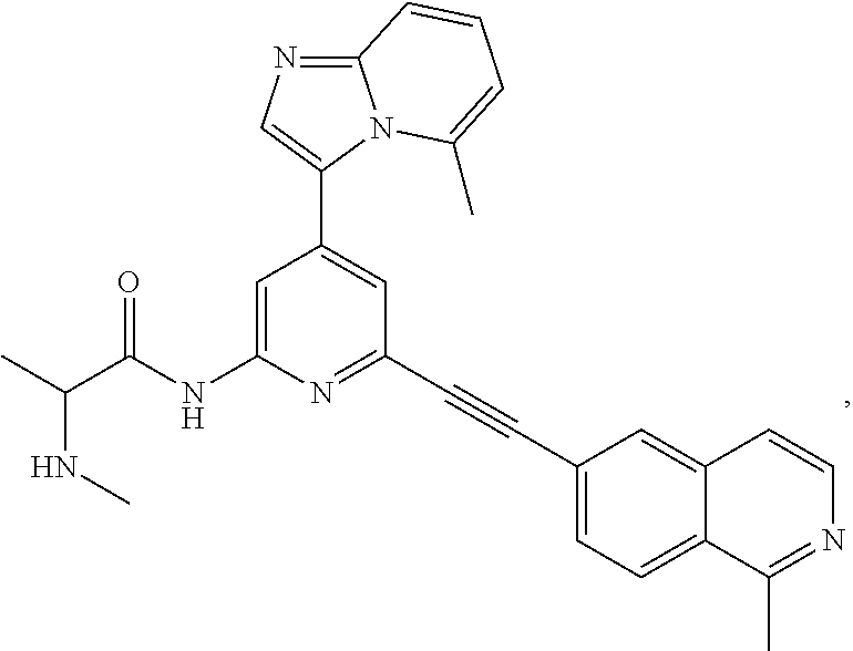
N(C(C)C(NC1=CC(C2=CN=C3N2C(C)=CC=C3)=CC(C#CC2=CC=C3C(=C2)C=CN=C3C)=N1)=O)C
